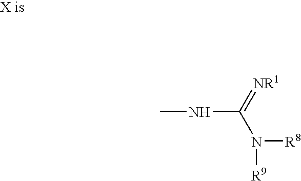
N(C)C(N([R8])[R9])=[NR1]
